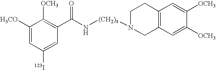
C1=C([123I])C=C([H3CO])C([OCH3])=C1C(N[(CH2)4]N1CCC2=C(C1)C=C([OCH3])C([OCH3])=C2)=O
